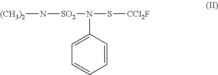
C1=C(N(S[CCl2F])[SO2]N[(CH3)2])C=CC=C1
